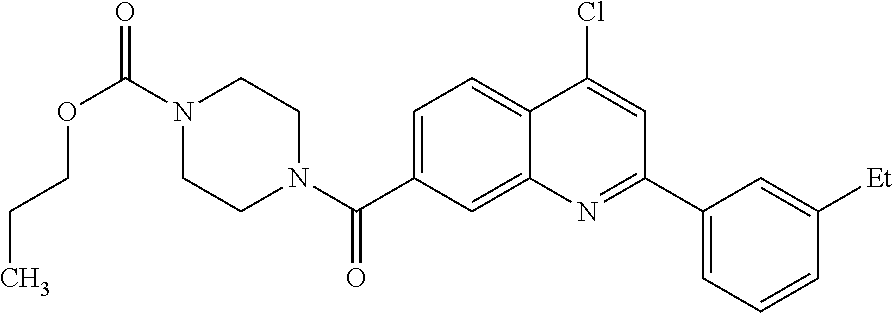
N1(C(OCCC)=O)CCN(C(=O)C2=CC=C3C(=C2)N=C(C2=CC=CC([Et])=C2)C=C3Cl)CC1
